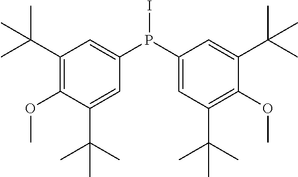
IP(C1=CC(C(C)(C)C)=C(OC)C(C(C)(C)C)=C1)C1=CC(C(C)(C)C)=C(OC)C(C(C)(C)C)=C1
